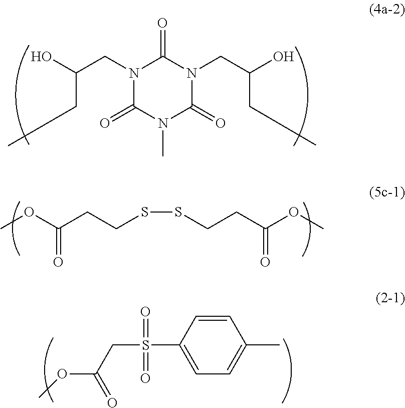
N1(CC(O)CC)C(=O)N(C)C(=O)N(CC(O)CC)C1=O.COC(CCSSCCC(OC)=O)=O.C1(C)=CC=C(S(CC(OC)=O)(=O)=O)C=C1
